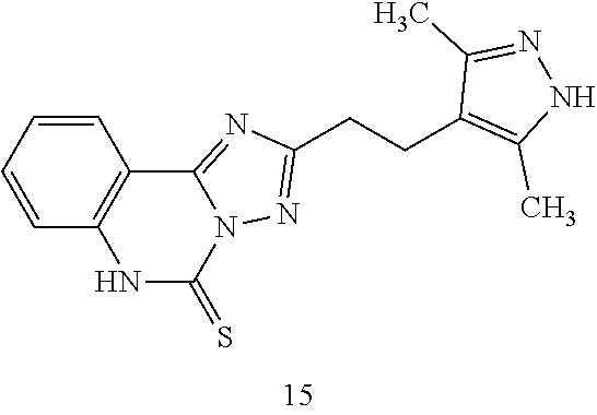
C1(CCC2=C(C)NN=C2C)=NN2C(=N1)C1=C(NC2=S)C=CC=C1
